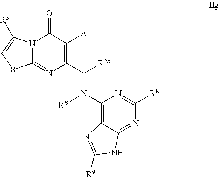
N12C(=NC(C([R2a])N(C3=C4C(=NC([R8])=N3)NC([R9])=N4)[RB])=C([A])C1=O)SC=C2[R3]
